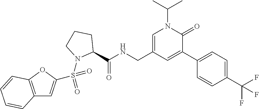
C1(C(NCC2=CN(C(C)C)C(=O)C(C3=CC=C(C(F)(F)F)C=C3)=C2)=O)CCCN1S(=O)(=O)C1=CC2=C(O1)C=CC=C2
